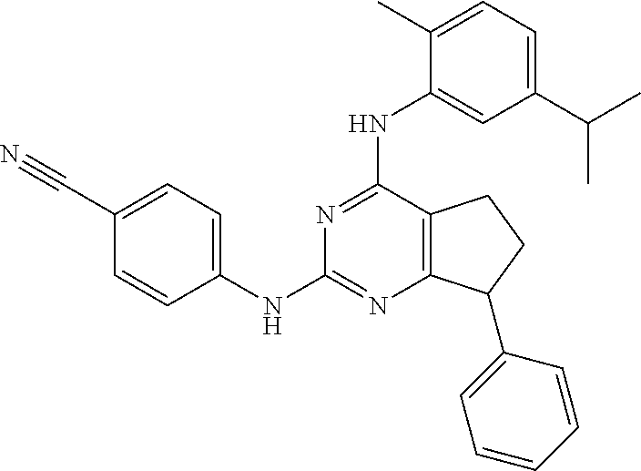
C(C1=CC=C(NC2=NC3=C(C(NC4=CC(C(C)C)=CC=C4C)=N2)CCC3C2=CC=CC=C2)C=C1)#N
